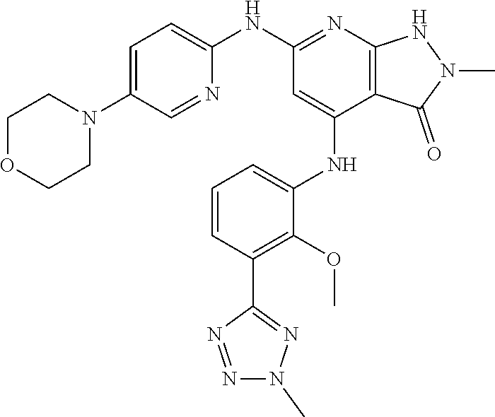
C12=C(N=C(NC3=CC=C(N4CCOCC4)C=N3)C=C1NC1=CC=CC(C3=NN(C)N=N3)=C1OC)NN(C)C2=O
